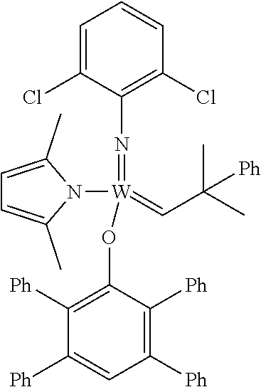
C1=C(Cl)C(N=[W](N2C(C)=CC=C2C)(OC2=C([Ph])C([Ph])=CC([Ph])=C2[Ph])=CC(C)(C)[Ph])=C(Cl)C=C1
